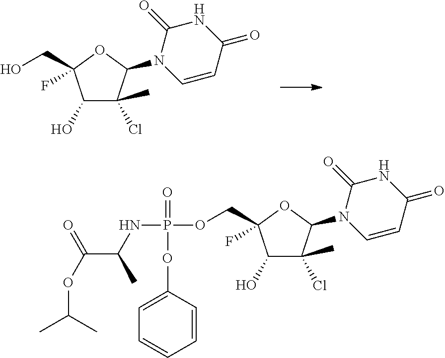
C1(O)C(Cl)(C)C(N2C=CC(=O)NC2=O)OC1(F)CO.C1(O)C(Cl)(C)C(N2C=CC(=O)NC2=O)OC1(F)COP(NC(C(OC(C)C)=O)C)(=O)OC1=CC=CC=C1
